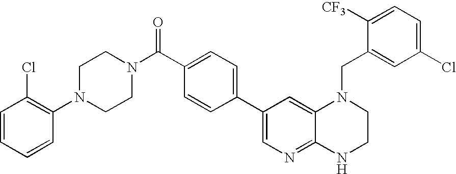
C1=CC(Cl)=C(N2CCN(C(C3=CC=C(C4=CN=C5C(=C4)N(CC4=CC(Cl)=CC=C4[CF3])CCN5)C=C3)=O)CC2)C=C1
